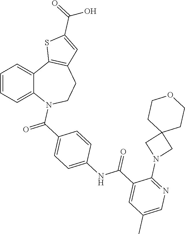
C1=CC=C2C(=C1)C1=C(CCN2C(C2=CC=C(NC(C3=CC(C)=CN=C3N3CC4(C3)CCOCC4)=O)C=C2)=O)C=C(C(=O)O)S1
